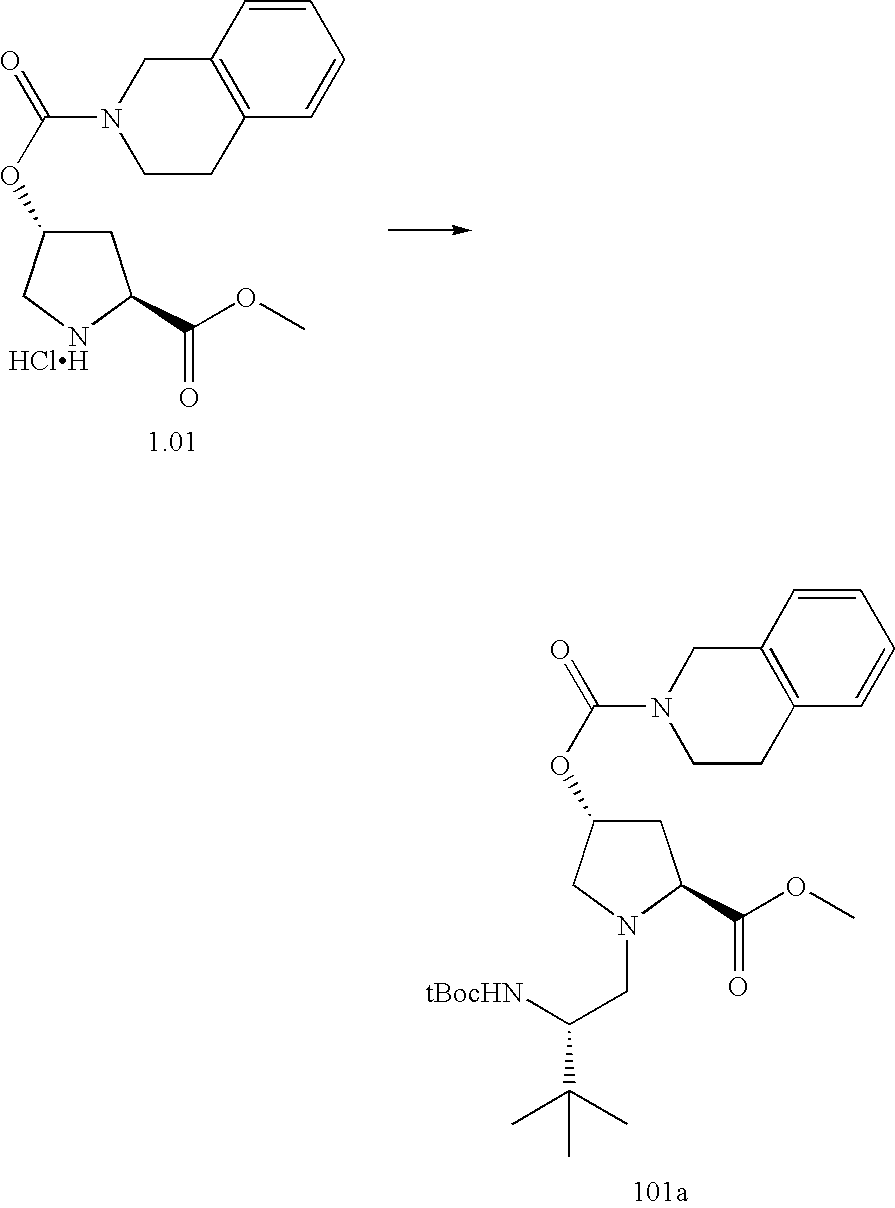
C1C(OC(N2CCC3=C(C2)C=CC=C3)=O)CN(CC([tBocHN])C(C)(C)C)C1C(OC)=O.C1C(OC(N2CCC3=C(C2)C=CC=C3)=O)C[NHClH]C1C(OC)=O
